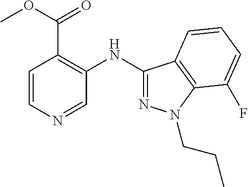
C1=CN=CC(NC2=NN(CCC)C3=C2C=CC=C3F)=C1C(OC)=O
